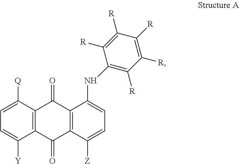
C12=C(C(=O)C3=C(C1=O)C(NC1=C([R])C([R])=C([R])C([R])=C1[R])=CC=C3[Z])C([Y])=CC=C2[Q]
